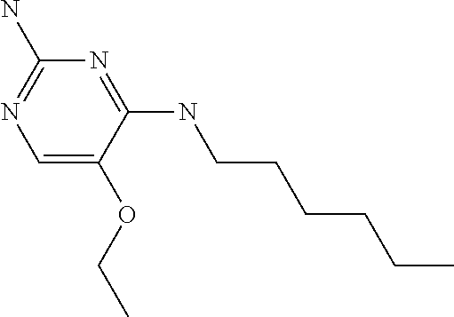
C1(N)=NC=C(OCC)C(NCCCCCC)=N1
